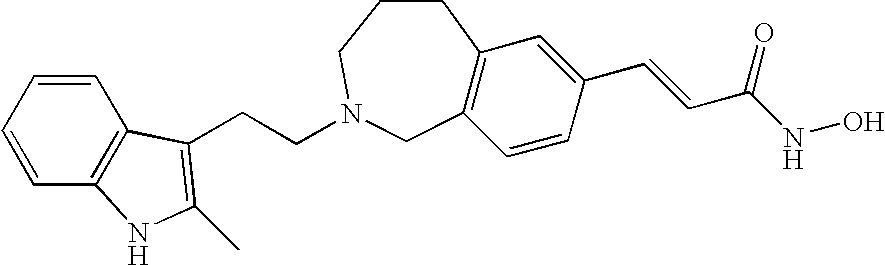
C1=CC=CC2=C1C(CCN1CCCC3=C(C=CC(C=CC(NO)=O)=C3)C1)=C(C)N2
